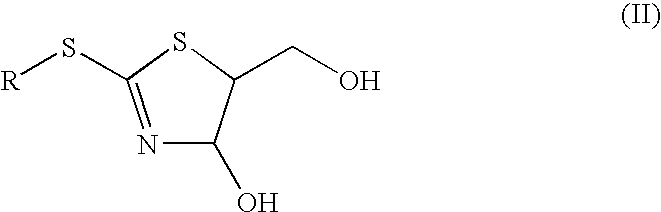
[R]SC1=NC(O)C(CO)S1
